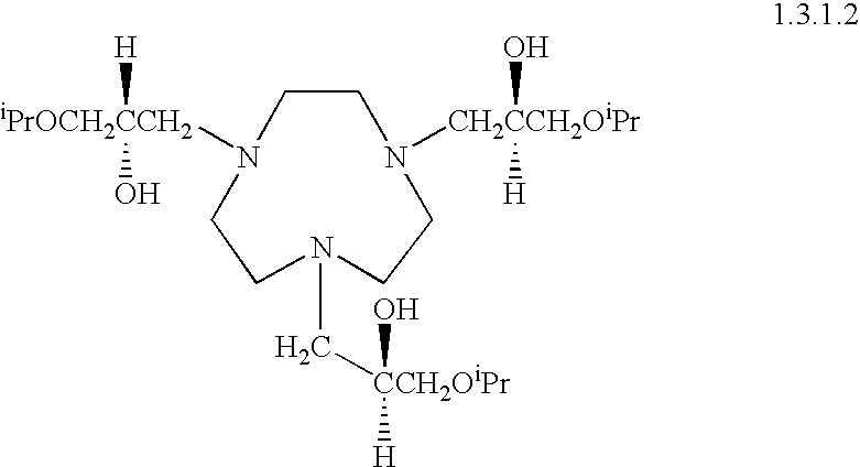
C1CN([CH2CCH2OiPr](O)[H])CCN(C[CCH2OiPr](O)[H])CCN1[iPrOCH2CCH2]([H])O
